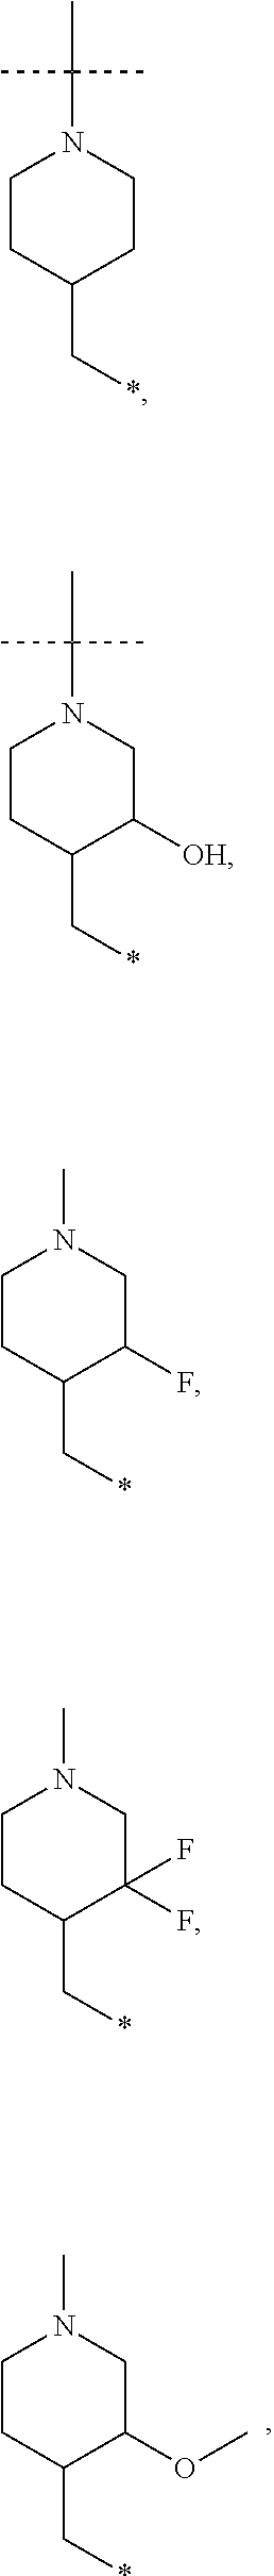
C1CC(C*)C(OC)CN1C.C1CC(C*)CCN1C(C)(C)C.C1CC(C*)C([OH])CN1C(C)(C)C.C1CC(C*)C(F)CN1C.C1CC(C*)C(F)(F)CN1C
